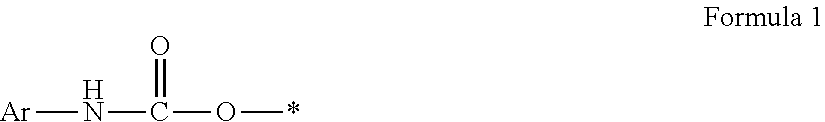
[Ar]NC(O*)=O
